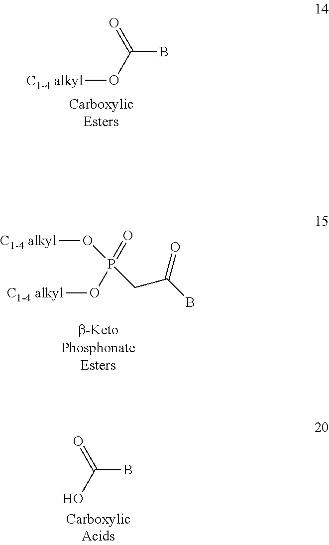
BC(O[C1-4 alkyl])=O.P(O[C1-4 alkyl])(=O)(O[C1-4 alkyl])CC(B)=O.BC(=O)O
